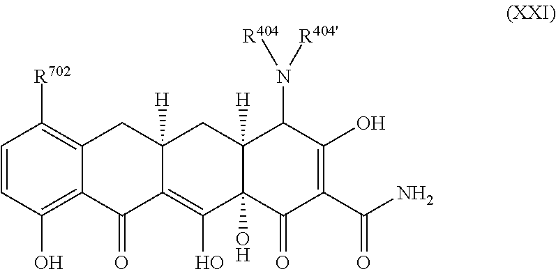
C1=CC(O)=C2C(=C1[R702])CC1([H])C(=C(O)C3(O)C([H])(C1)C(N([R404])[R404'])C(O)=C(C(N)=O)C3=O)C2=O
